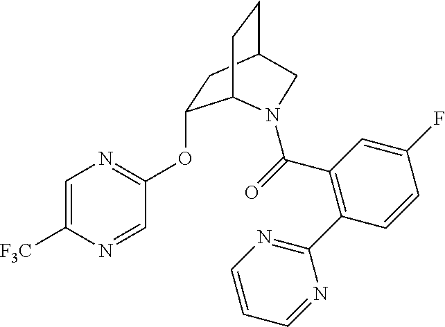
C1=C([F3C])N=CC(OC2CC3CCC2N(C(=O)C2=C(C4=NC=CC=N4)C=CC(F)=C2)C3)=N1
